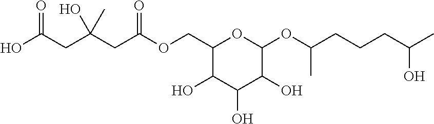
C1(COC(CC(CC(O)=O)(O)C)=O)C(O)C(O)C(O)C(OC(CCCC(C)O)C)O1
